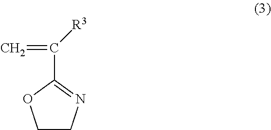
C1CN=C(C([R3])=C)O1
